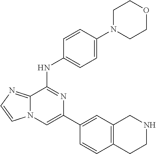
C1(C2=CC3=C(C=C2)CCNC3)=CN2C(=NC=C2)C(NC2=CC=C(N3CCOCC3)C=C2)=N1
